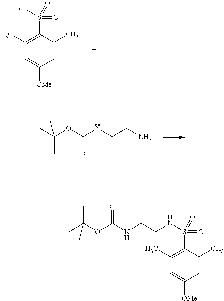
CC(OC(NCCN)=O)(C)C.C1(C)=C(S(=O)(Cl)=O)C(C)=CC([OMe])=C1.CC(OC(NCCNS(C1=C(C)C=C([OMe])C=C1C)(=O)=O)=O)(C)C
